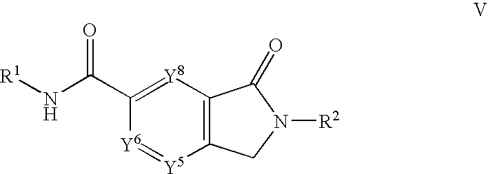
N(C(C1=[Y8]C2=C(CN([R2])C2=O)[Y5]=[Y6]1)=O)[R1]
